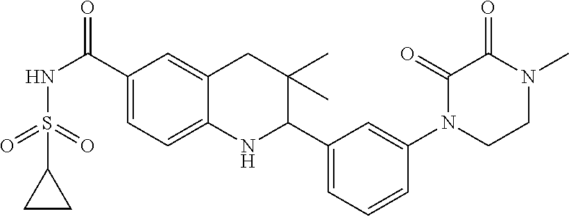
C1(C(NS(=O)(=O)C2CC2)=O)=CC=C2C(=C1)CC(C)(C)C(C1=CC=CC(N3CCN(C)C(=O)C3=O)=C1)N2
